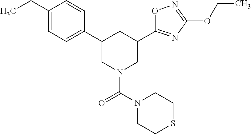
C1(CC)=CC=C(C2CN(C(=O)N3CCSCC3)CC(C3=NC(OCC)=NO3)C2)C=C1
